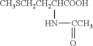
[CCH3](=O)N[CH3SCH2CH2CHCOOH]
